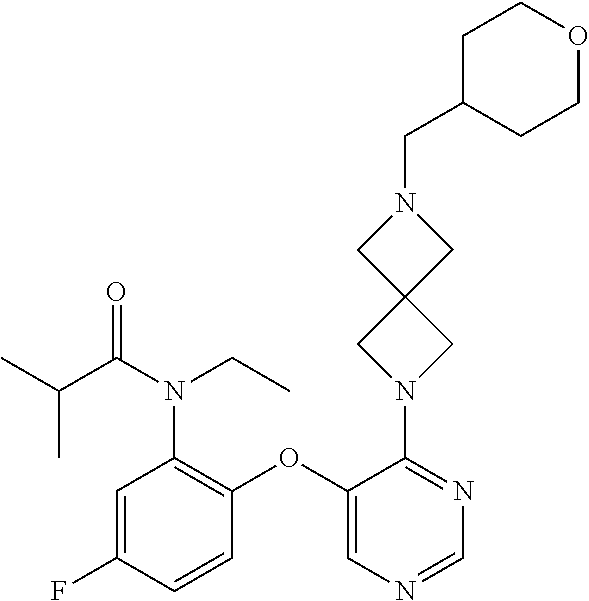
C1=C(F)C=CC(OC2=CN=CN=C2N2CC3(C2)CN(CC2CCOCC2)C3)=C1N(CC)C(C(C)C)=O
